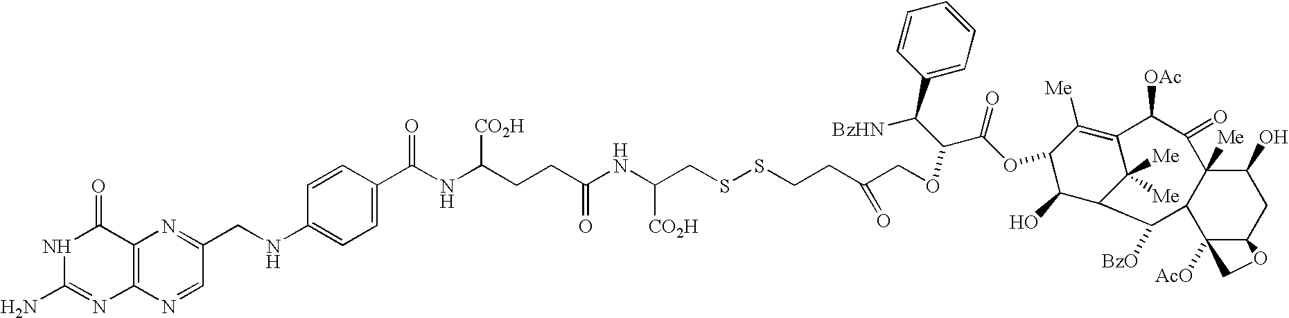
N1C(N)=NC2=C(C1=O)N=C(CNC1=CC=C(C(NC(CCC(NC([CO2H])CSSCCC(COC(C(C3=CC=CC=C3)[BzHN])C(OC3C([Me])=C4C([Me])([Me])C(C([BzO])C5C([Me])(C(=O)C4[OAc])C(O)CC4C5([AcO])CO4)C3O)=O)=O)=O)[CO2H])=O)C=C1)C=N2
